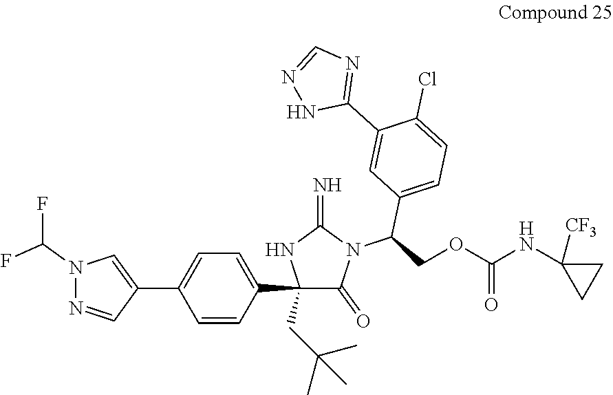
C1(C2=CC=C(C3=CN(C(F)F)N=C3)C=C2)(CC(C)(C)C)C(=O)N(C(COC(NC2([CF3])CC2)=O)C2=CC=C(Cl)C(C3=NC=NN3)=C2)C(=N)N1
